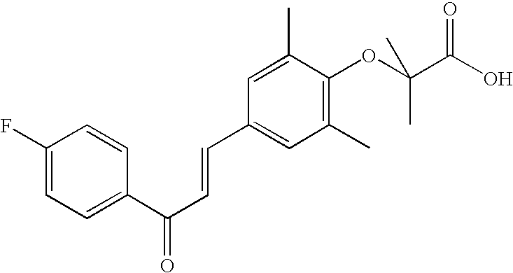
C1(F)=CC=C(C(C=CC2=CC(C)=C(OC(C(O)=O)(C)C)C(C)=C2)=O)C=C1
